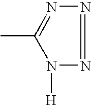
N1=NN([H])C(C)=N1
